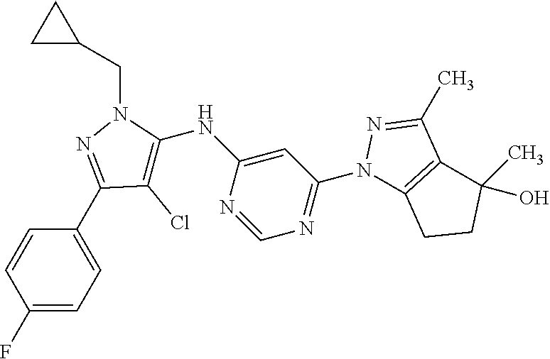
C1=CC(F)=CC=C1C1=NN(CC2CC2)C(NC2=CC(N3C4=C(C(C)=N3)C(O)(C)CC4)=NC=N2)=C1Cl
